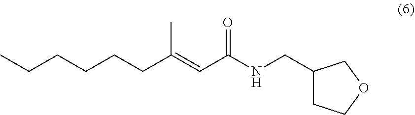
CCCCCCC(=CC(NCC1CCOC1)=O)C
